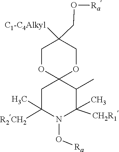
C1C(C)([R2CH2])N(O[Ra])C(C)([CH2R1])C(C)C12OCC(CO[Ra])([C1-C4Alkyl])CO2
